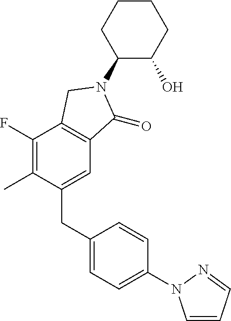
C1(N2C(=O)C3=C(C(F)=C(C)C(CC4=CC=C(N5C=CC=N5)C=C4)=C3)C2)C(O)CCCC1
